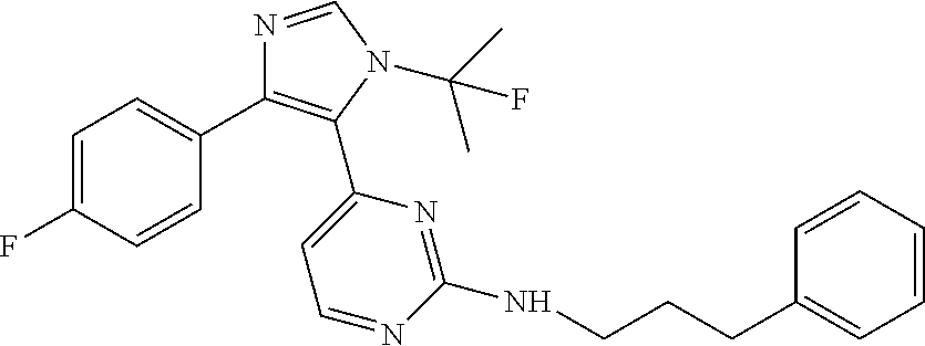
C1=C(F)C=CC(C2=C(C3=CC=NC(NCCCC4=CC=CC=C4)=N3)N(C(C)(C)F)C=N2)=C1
